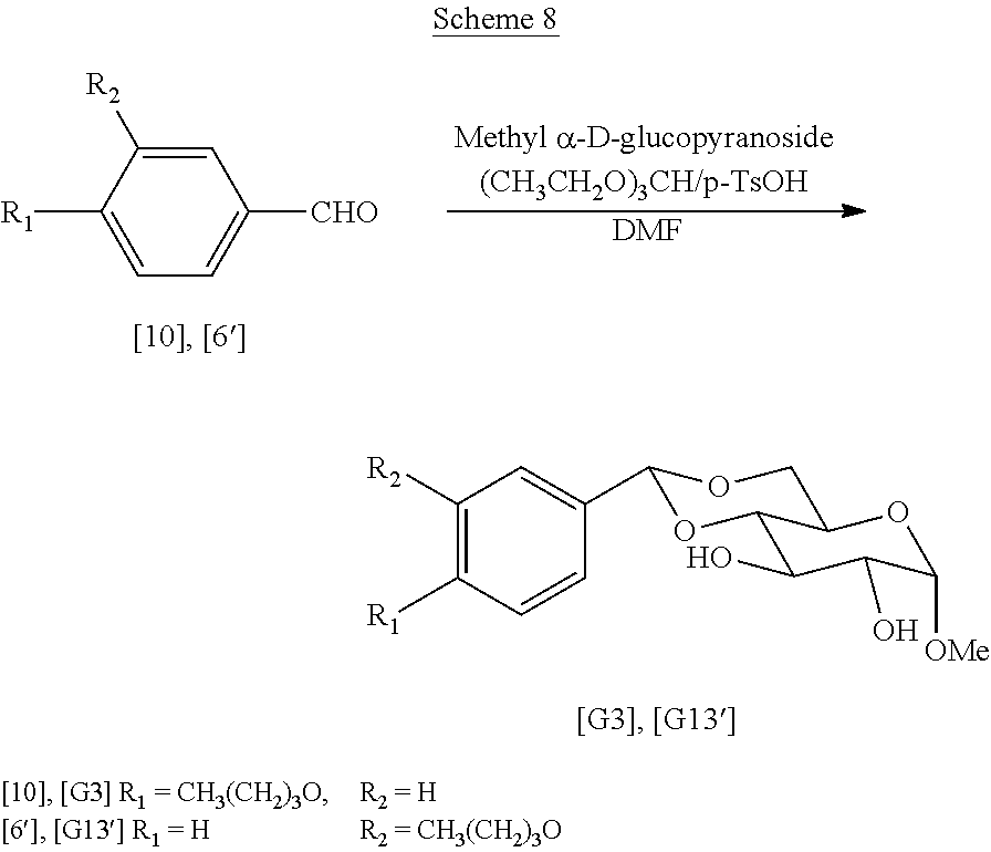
C1([R2])=C([R1])C=CC(C2OC3C(O)C(O)C([OMe])OC3CO2)=C1.[DMF].C1=C([R2])C([R1])=CC=C1[CHO]
